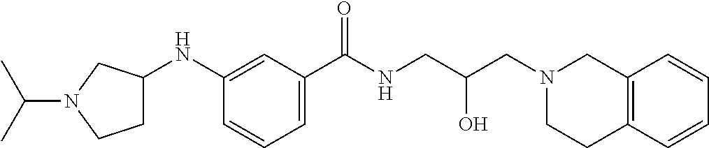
C1(NC2CCN(C(C)C)C2)=CC(C(NCC(CN2CC3=C(CC2)C=CC=C3)O)=O)=CC=C1
